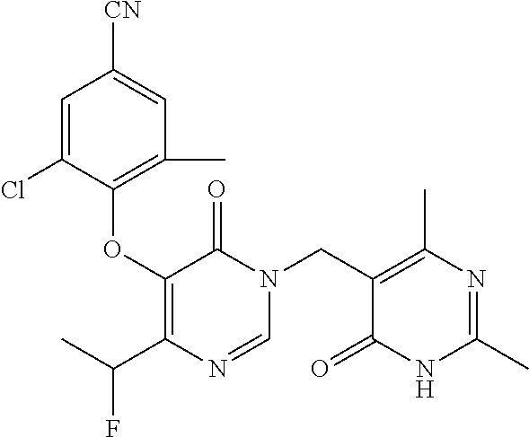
C1=C(Cl)C(OC2=C(C(C)F)N=CN(CC3=C(C)N=C(C)NC3=O)C2=O)=C(C)C=C1[CN]
